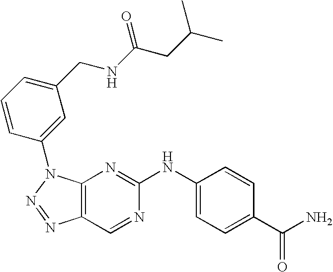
C12=C(N(C3=CC(CNC(CC(C)C)=O)=CC=C3)N=N1)N=C(NC1=CC=C(C(N)=O)C=C1)N=C2
